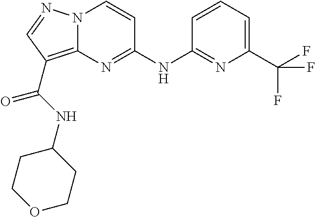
N(C1=NC2=C(C(=O)NC3CCOCC3)C=NN2C=C1)C1=NC(C(F)(F)F)=CC=C1
